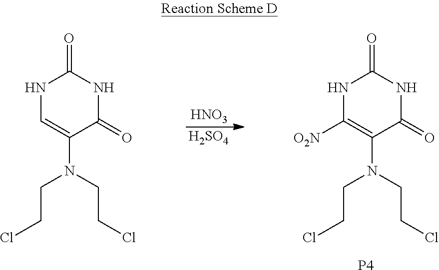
[HNO3].[H2SO4].N1C([O2N])=C(N(CCCl)CCCl)C(=O)NC1=O.[P4].N1C=C(N(CCCl)CCCl)C(=O)NC1=O
